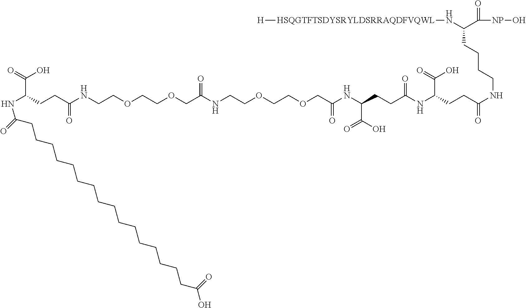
OC(=O)CCCCCCCCCCCCCCCCC(NC(C(O)=O)CCC(NCCOCCOCC(NCCOCCOCC(=O)NC(C(=O)O)CCC(NC(CCC(NCCCCC(N[HSQGTFTSDYSRYLDSRRAQDFVQWL][H])C(=O)[NP]O)=O)C(O)=O)=O)=O)=O)=O
